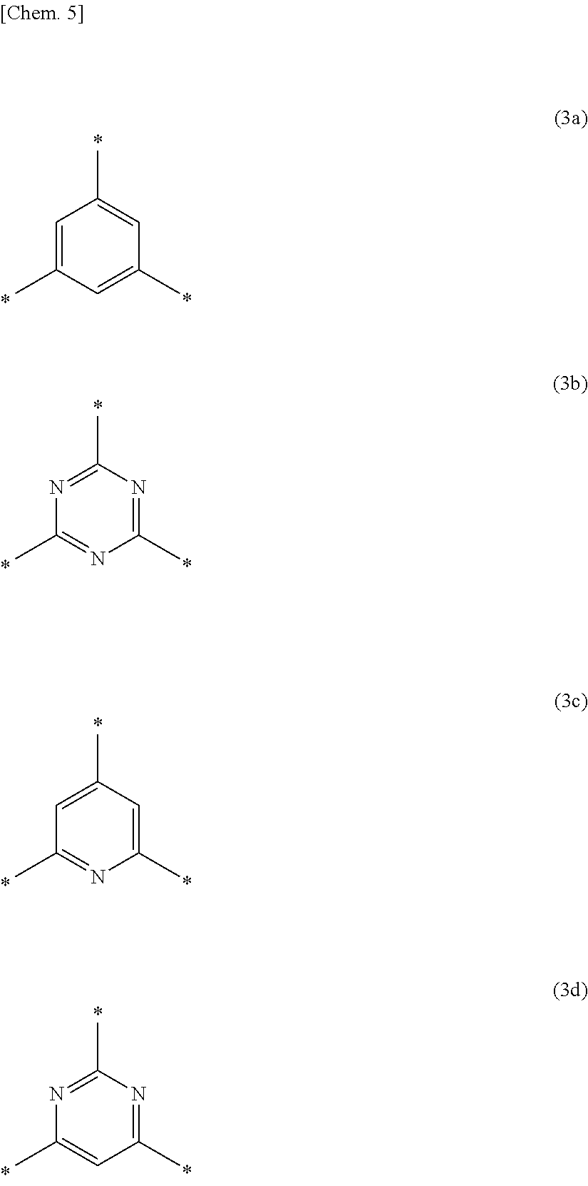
C1=C(C)C=C(C)C=C1C.N1=C(C)N=C(C)N=C1C.C1=C(C)C=C(C)N=C1C.N1=C(C)N=C(C)C=C1C
